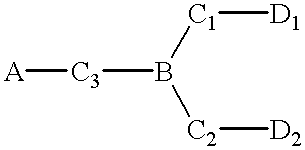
[A][C3]B([C1][D1])[C2][D2]
